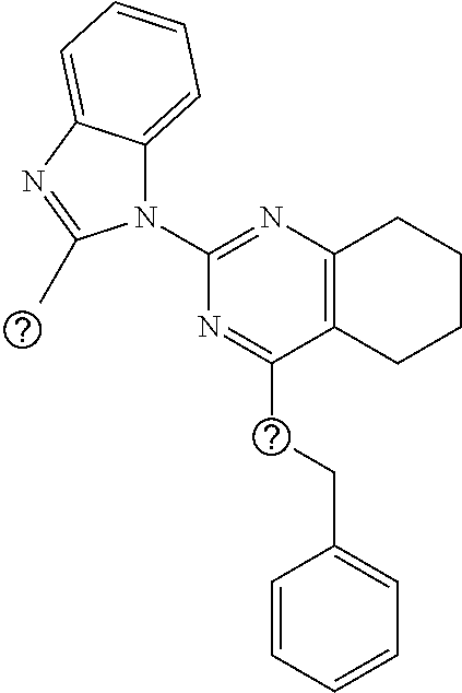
C1(N2C3=CC=CC=C3N=C2C)=NC2=C(C(CCC3=CC=CC=C3)=N1)CCCC2
